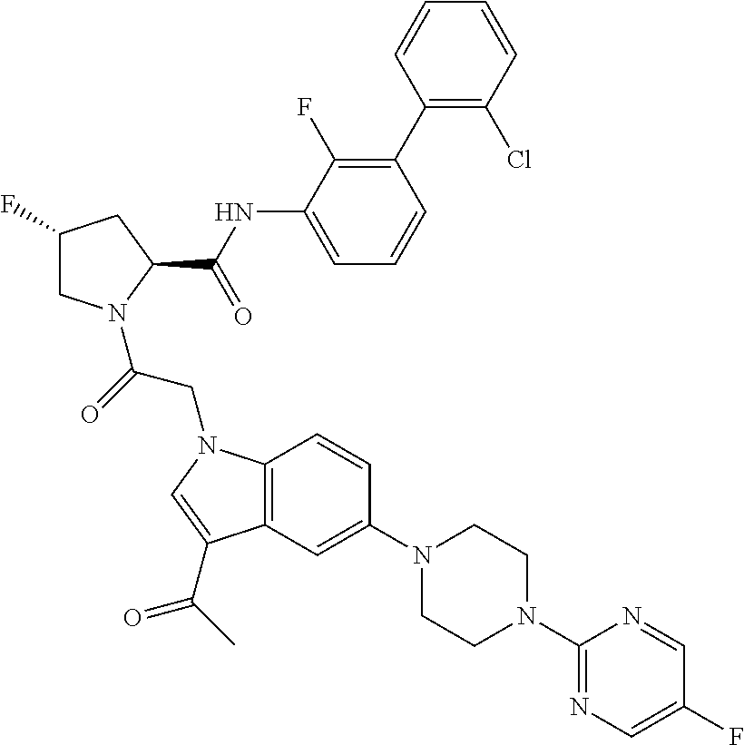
C1(F)CN(C(=O)CN2C3=C(C=C(N4CCN(C5=NC=C(F)C=N5)CC4)C=C3)C(C(C)=O)=C2)C(C(NC2=CC=CC(C3=C(Cl)C=CC=C3)=C2F)=O)C1
